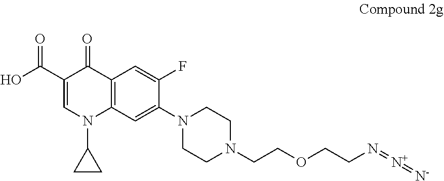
C1(C(O)=O)=CN(C2CC2)C2=C(C1=O)C=C(F)C(N1CCN(CCOCCN=[N+]=[N-])CC1)=C2
